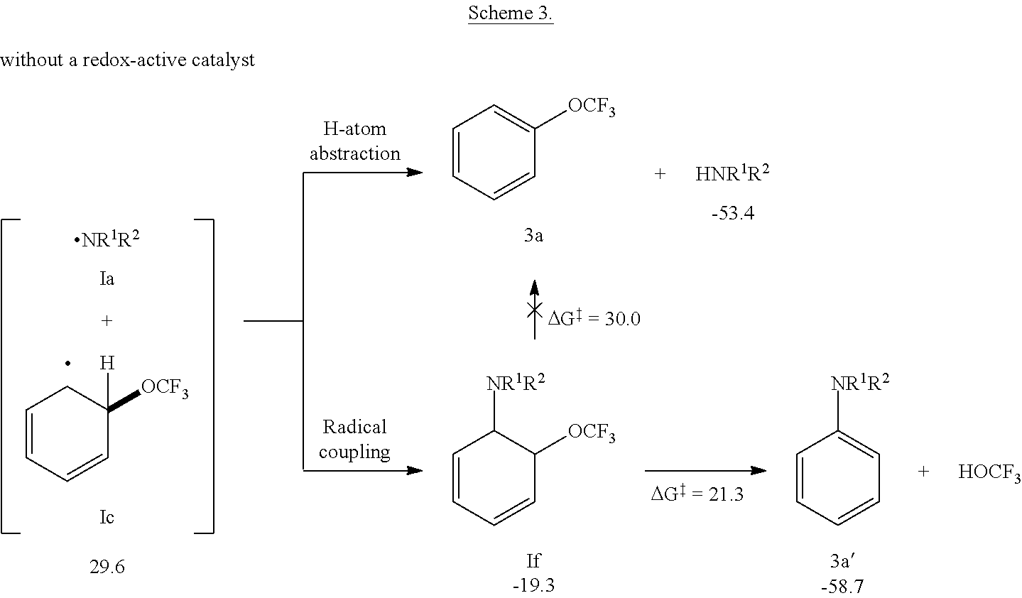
C1=CC=CC([OCF3])([H])C1.C1=CC=CC=C1[NR1R2].[HOCF3].C1=CC=CC([OCF3])=C1.C1=CC=CC([OCF3])C1[NR1R2].[HNR1R2]
